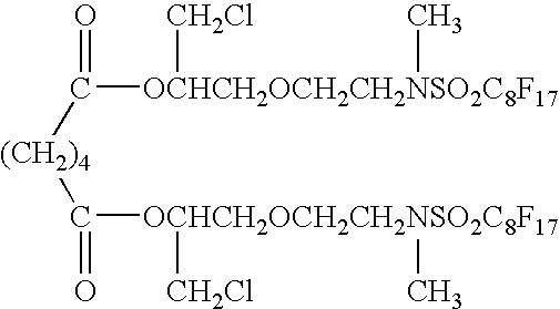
[(CH2)4](C(=O)[OCHCH2OCH2CH2NSO2C8F17]([CH2Cl])C)C([OCHCH2OCH2CH2NSO2C8F17]([CH2Cl])C)=O
